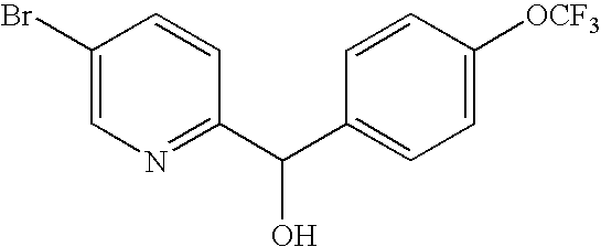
C1(Br)=CN=C(C(C2=CC=C([OCF3])C=C2)O)C=C1
